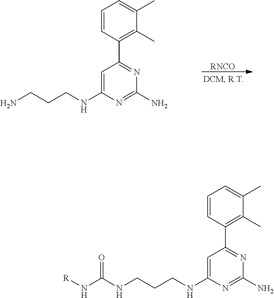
C1=C(NCCCN)N=C(N)N=C1C1=C(C)C(C)=CC=C1.[RNCO].C1=C(NCCCNC(N[R])=O)N=C(N)N=C1C1=C(C)C(C)=CC=C1
